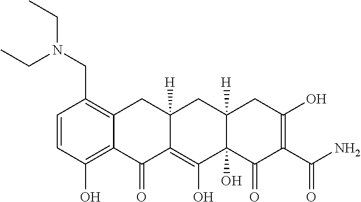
C1=CC(O)=C2C(=C1CN(CC)CC)CC1([H])C(=C(O)C3(O)C([H])(C1)CC(O)=C(C(N)=O)C3=O)C2=O
